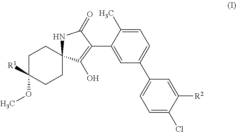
C1C(OC)([R1])CCC2(C1)NC(=O)C(C1=CC(C3=CC=C(Cl)C([R2])=C3)=CC=C1C)=C2O
